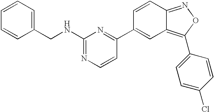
C(NC1=NC=CC(C2=CC3=C(C4=CC=C(Cl)C=C4)ON=C3C=C2)=N1)C1=CC=CC=C1
